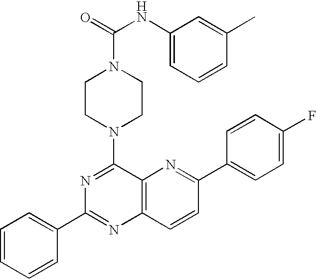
N1=C(N2CCN(C(=O)NC3=CC=CC(C)=C3)CC2)C2=C(N=C1C1=CC=CC=C1)C=CC(C1=CC=C(F)C=C1)=N2
